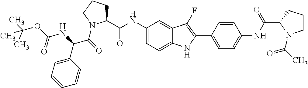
C1(NC(C2CCCN2C(=O)C(NC(=O)OC(C)(C)C)C2=CC=CC=C2)=O)=CC=C2C(=C1)C(F)=C(C1=CC=C(NC(C3N(C(C)=O)CCC3)=O)C=C1)N2
